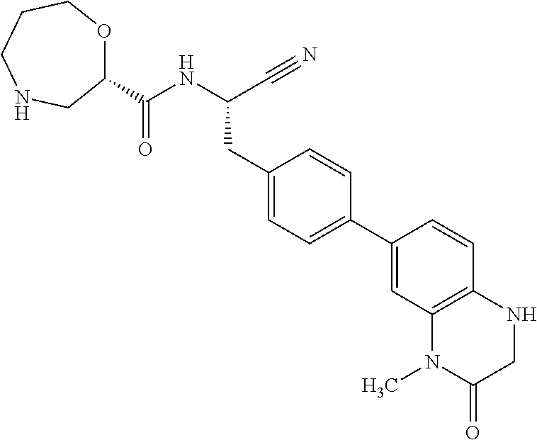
C1(C(NC(C#N)CC2=CC=C(C3=CC4=C(C=C3)NCC(=O)N4C)C=C2)=O)OCCCNC1
